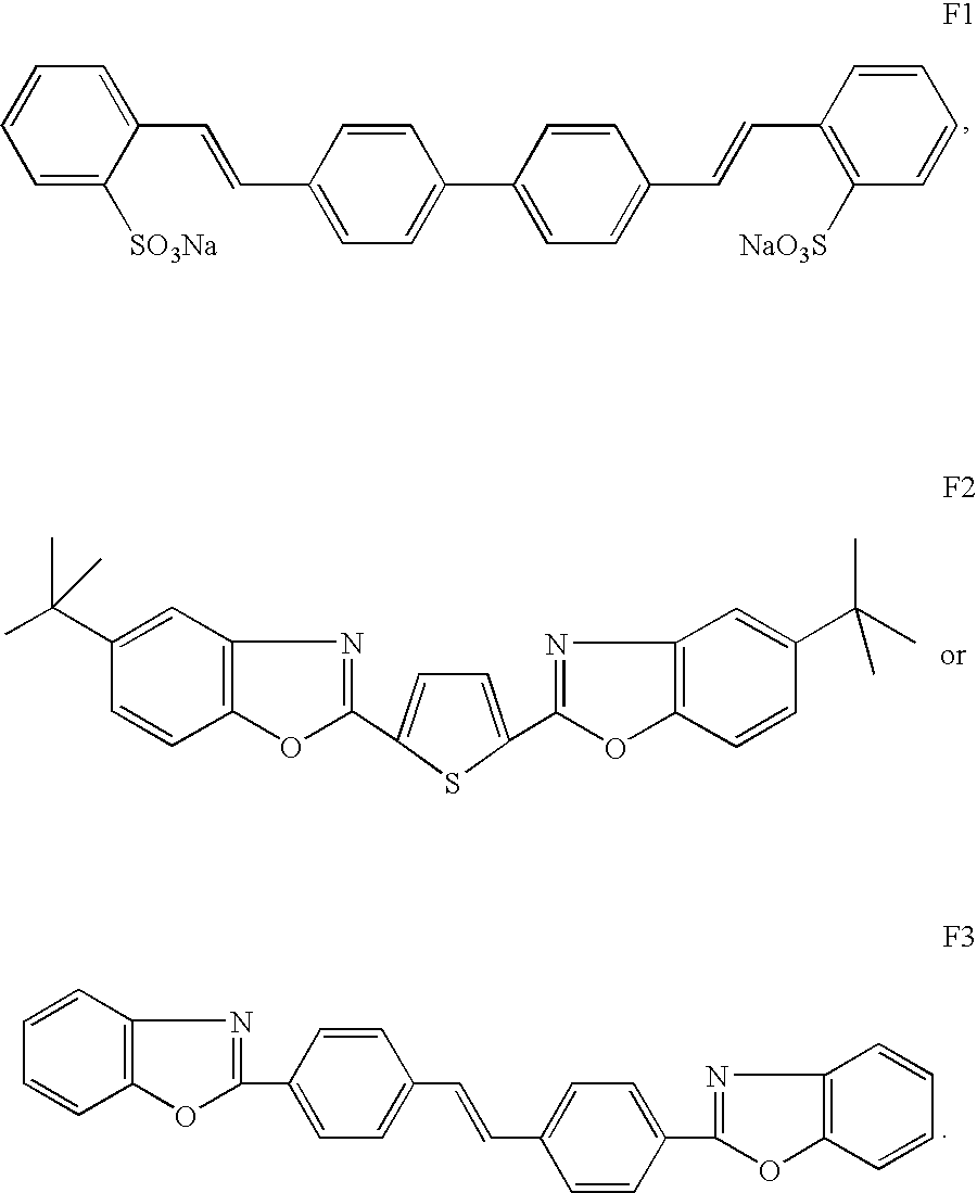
C1=CC2=C(C=C1)OC(C1=CC=C(C=CC3=CC=C(C4=NC5=C(C=CC=C5)O4)C=C3)C=C1)=N2.C1(C(C)(C)C)=CC2=C(C=C1)OC(C1=CC=C(C3=NC4=C(C=CC(C(C)(C)C)=C4)O3)S1)=N2.C1=CC=C([SO3Na])C(C=CC2=CC=C(C3=CC=C(C=CC4=C([NaO3S])C=CC=C4)C=C3)C=C2)=C1
